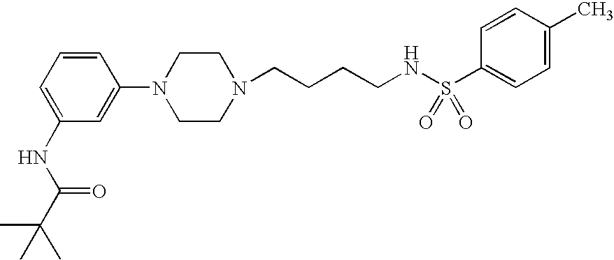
C(CCCNS(C1=CC=C(C)C=C1)(=O)=O)N1CCN(C2=CC(NC(=O)C(C)(C)C)=CC=C2)CC1
